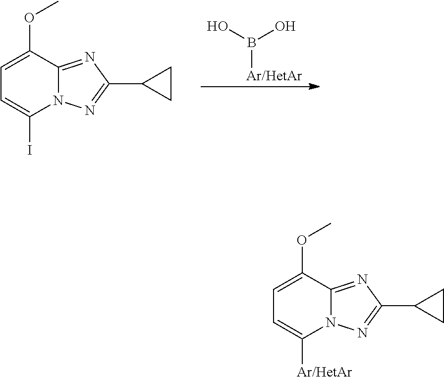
C1=C(OC)C2=NC(C3CC3)=NN2C(I)=C1.OB(O)[Ar/HetAr].C1=C(OC)C2=NC(C3CC3)=NN2C([Ar/HetAr])=C1
